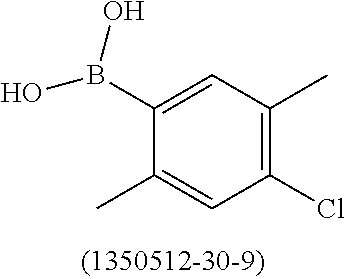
C1(B(O)O)=CC(C)=C(Cl)C=C1C
